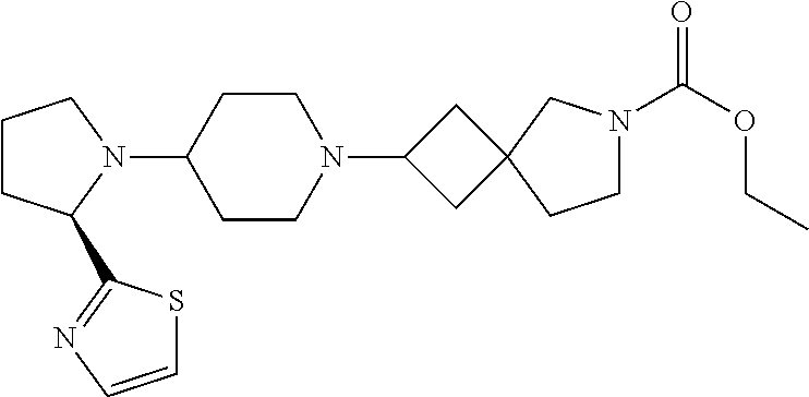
C1CC(C2=NC=CS2)N(C2CCN(C3CC4(C3)CCN(C(OCC)=O)C4)CC2)C1
